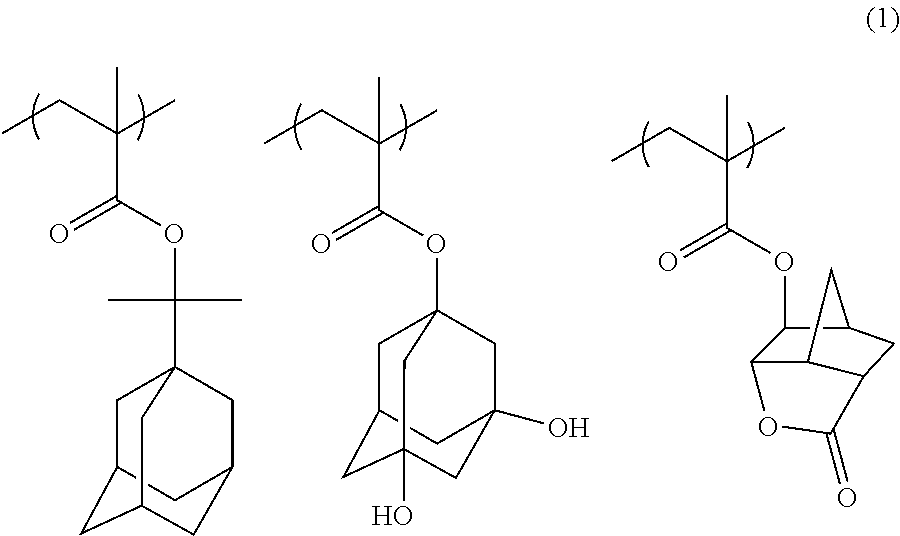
CC(CC)(C)C(=O)OC(C)(C)C12CC3CC(CC(C1)C3)C2.CC(CC)(C)C(=O)OC12CC3CC(O)(CC(O)(C1)C3)C2.CC(CC)(C)C(=O)OC1C2C3C(CC1C3)C(=O)O2
